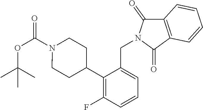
O=C(N1CCC(C2=C(F)C=CC=C2CN2C(=O)C3=C(C2=O)C=CC=C3)CC1)OC(C)(C)C
